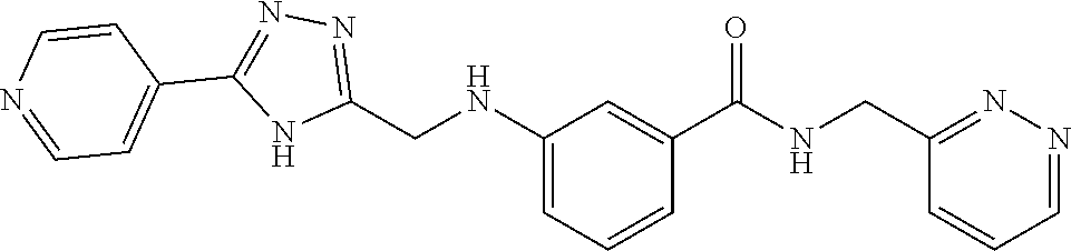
C1(CNC(C2=CC(NCC3=NN=C(C4=CC=NC=C4)N3)=CC=C2)=O)=NN=CC=C1
